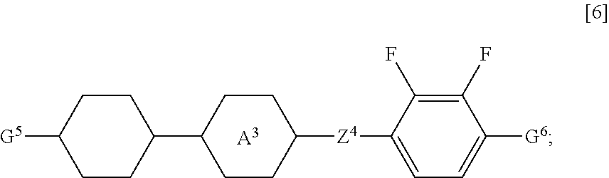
C1CC([Z4]C2=CC=C([G6])C(F)=C2F)CCC1C1CCC([G5])CC1.[A3]
